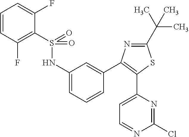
C1=CC=C(F)C(S(=O)(NC2=CC=CC(C3=C(C4=CC=NC(Cl)=N4)SC(C(C)(C)C)=N3)=C2)=O)=C1F
